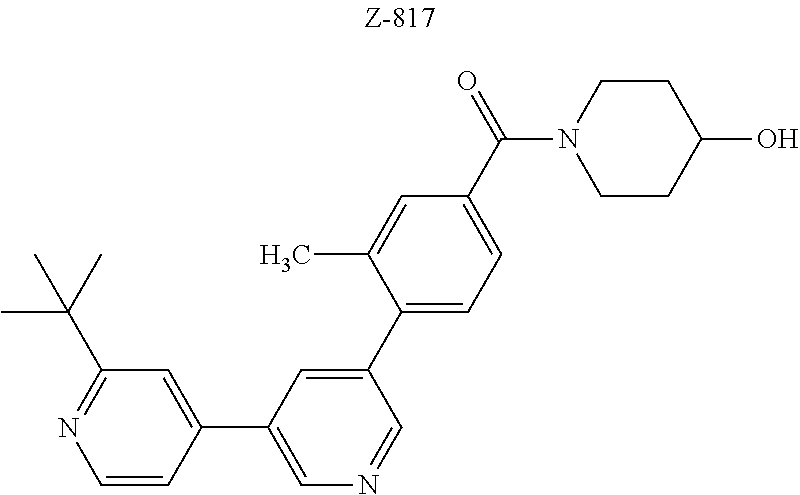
C1=CC(C2=CN=CC(C3=CC=C(C(=O)N4CCC(O)CC4)C=C3C)=C2)=CC(C(C)(C)C)=N1
